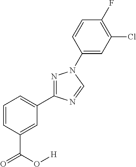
C1=CC=C(C2=NN(C3=CC(Cl)=C(F)C=C3)C=N2)C=C1C(O[H])=O
